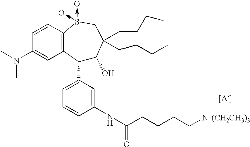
C1(C2=CC=CC(NC(CCCC[N+(CH2CH3)3])=O)=C2)C(O)C(CCCC)(CCCC)CS(->O)(->O)C2=C1C=C(N(C)C)C=C2.[[A-]]
